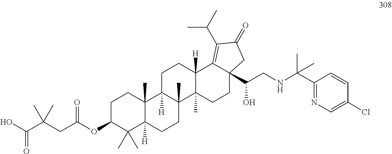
C1C(OC(CC(C(O)=O)(C)C)=O)C(C)(C)C2([H])C(C)(C1)C1([H])C(C)(CC2)C2(C)C([H])(CC1)C1=C(C(C)C)C(=O)CC1(C(CNC(C1=NC=C(Cl)C=C1)(C)C)O)CC2
